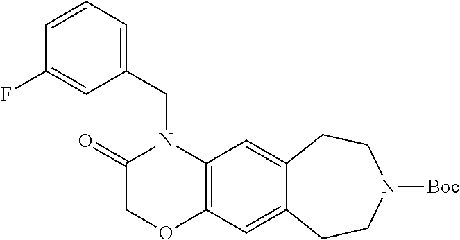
C1(CN2C(=O)COC3=C2C=C2C(=C3)CCN([Boc])CC2)=CC=CC(F)=C1
